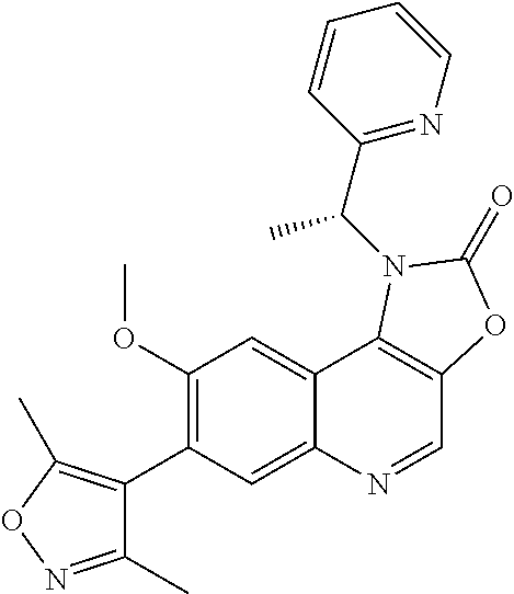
C1(C2=C(OC)C=C3C(=C2)N=CC2=C3N(C(C3=NC=CC=C3)C)C(=O)O2)=C(C)ON=C1C
